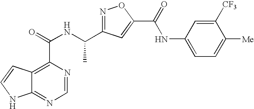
C12=NC=NC(C(NC(C3=NOC(C(=O)NC4=CC=C([Me])C([CF3])=C4)=C3)C)=O)=C1C=CN2
